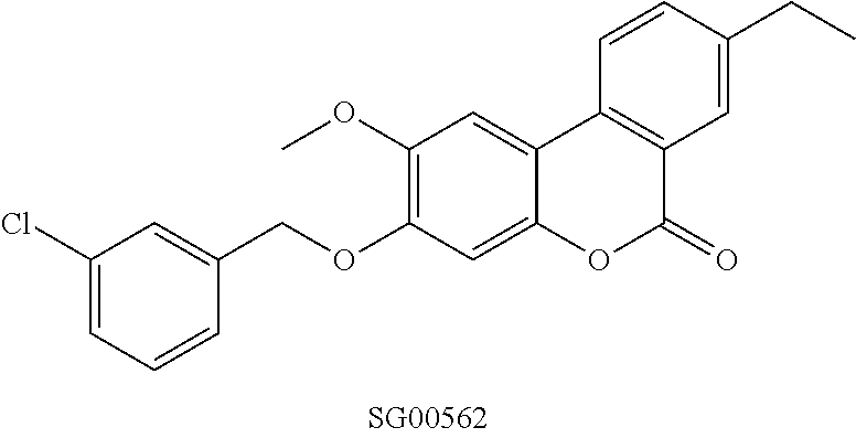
C1(Cl)=CC=CC(COC2=C(OC)C=C3C(=C2)OC(=O)C2=C3C=CC(CC)=C2)=C1
